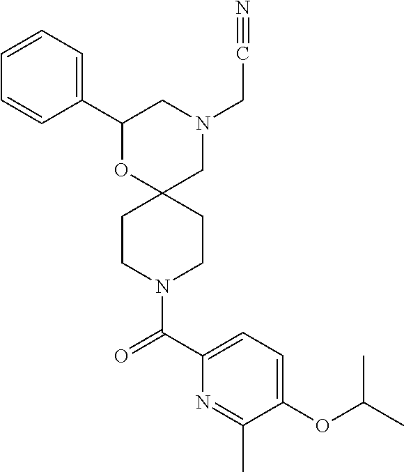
N1(CC#N)CC2(OC(C3=CC=CC=C3)C1)CCN(C(C1=CC=C(OC(C)C)C(C)=N1)=O)CC2
